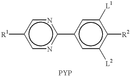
[R1]c1cnc(-c2cc([L2])c([R2])c([L1])c2)nc1
